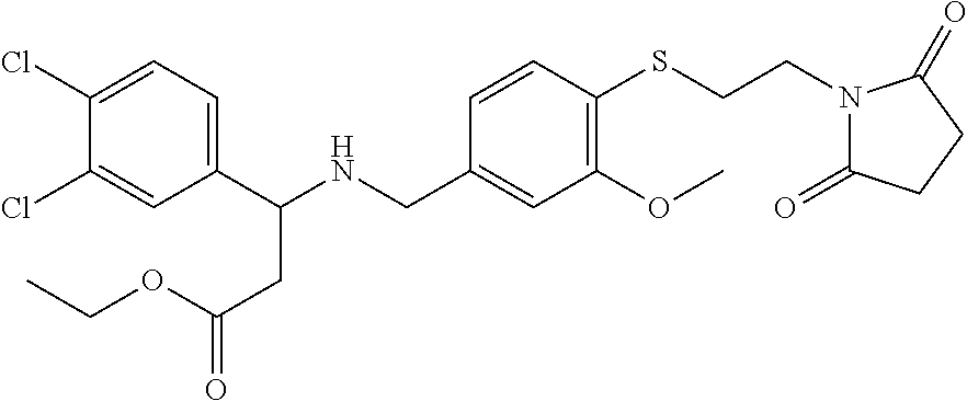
C1(C(NCC2=CC(OC)=C(SCCN3C(=O)CCC3=O)C=C2)CC(=O)OCC)=CC=C(Cl)C(Cl)=C1
